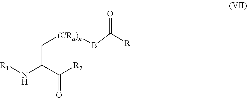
C([(CRa)n]BC([R])=O)C(C(=O)[R2])N[R1]
